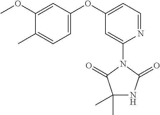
C1(C)(C)NC(=O)N(C2=CC(OC3=CC=C(C)C(OC)=C3)=CC=N2)C1=O
